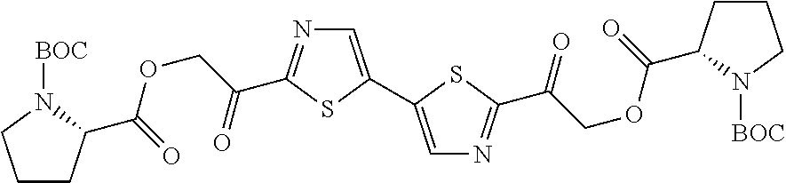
C1=C(C2=CN=C(C(COC(=O)C3CCCN3[BOC])=O)S2)SC(C(COC(=O)C2CCCN2[BOC])=O)=N1
